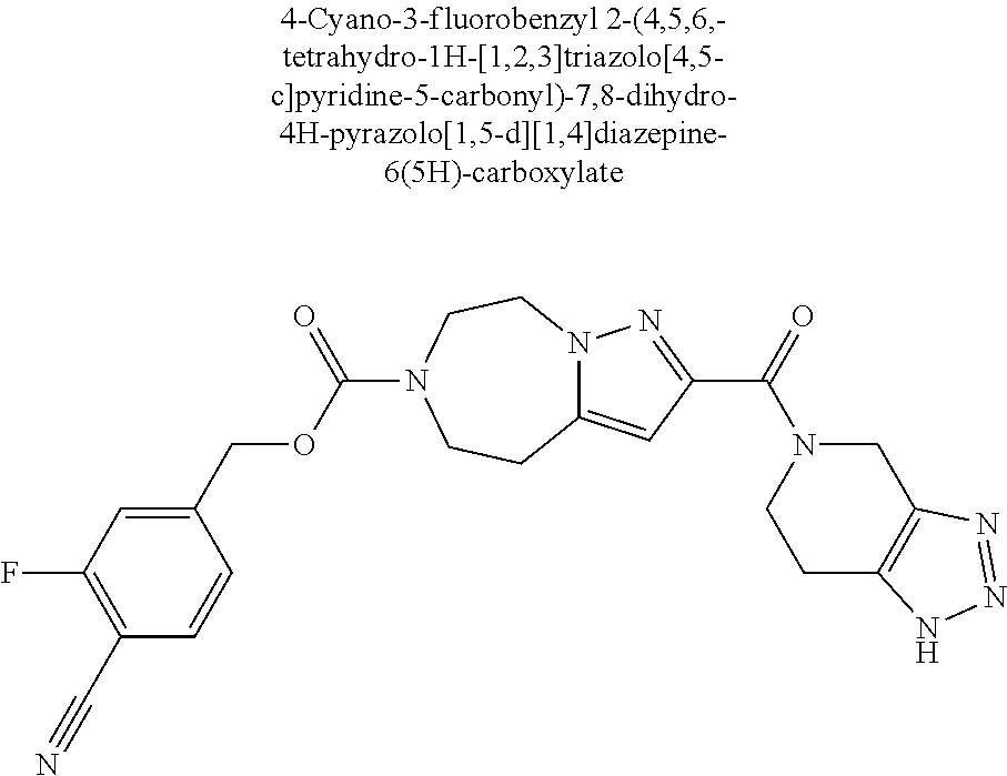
C(C1=C(F)C=C(COC(=O)N2CCN3C(=CC(C(=O)N4CCC5=C(C4)N=NN5)=N3)CC2)C=C1)#N
